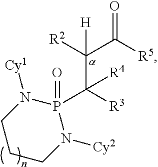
P1(C([R3])(C([R2])(C([R5])=O)[H])[R4])(=O)N([Cy1])CCCN1[Cy2]
